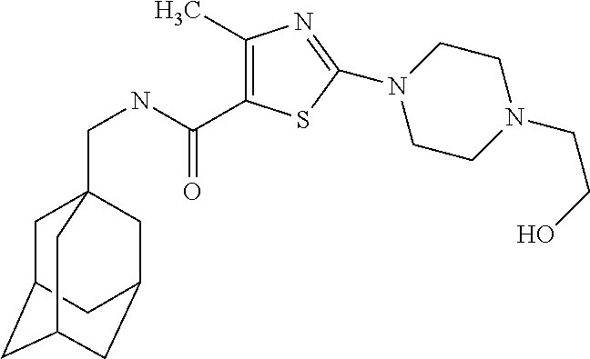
C1(C)=C(C(NCC23CC4CC(CC(C2)C4)C3)=O)SC(N2CCN(CCO)CC2)=N1
